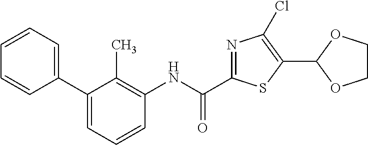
C(C1=NC(Cl)=C(C2OCCO2)S1)(NC1=C(C)C(C2=CC=CC=C2)=CC=C1)=O
